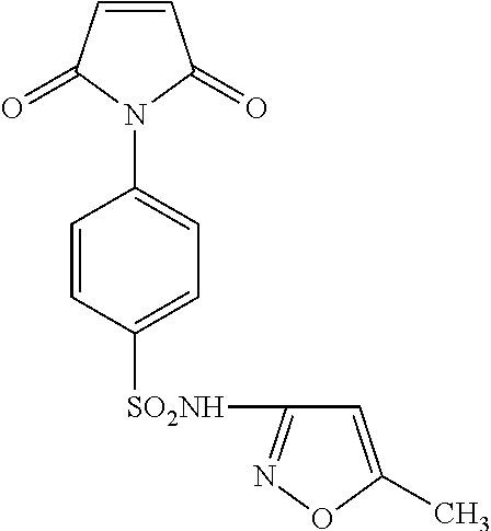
C1=CC([SO2NH]C2=NOC(C)=C2)=CC=C1N1C(=O)C=CC1=O
